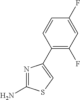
NC1=NC(C2=C(F)C=C(F)C=C2)=CS1
